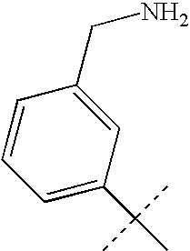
C1=C(C(C)(C)C)C=C(CN)C=C1
